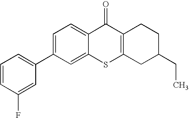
C1(C2=CC=CC(F)=C2)=CC=C2C(=C1)SC1=C(C2=O)CCC(CC)C1
